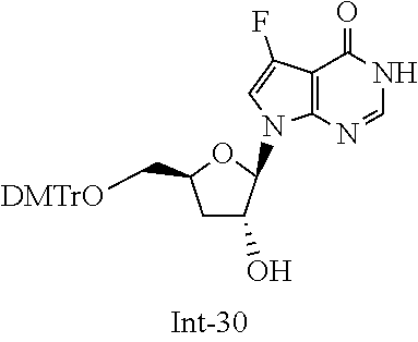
C12=C(N=CNC1=O)N(C1C(O)CC(C[DMTrO])O1)C=C2F
